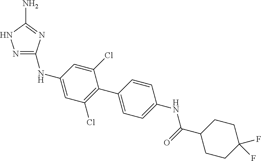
N1=C(NC2=CC(Cl)=C(C3=CC=C(NC(=O)C4CCC(F)(F)CC4)C=C3)C(Cl)=C2)N=C(N)N1
